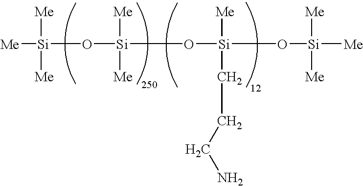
[Si]([Me])([Me])([Me])O[Si]([Me])([Me])O[Si]([Me])(CCCN)O[Si]([Me])([Me])[Me]
